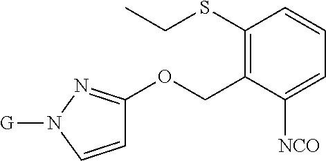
C1(SCC)=C(COC2=NN([G])C=C2)C([NCO])=CC=C1
